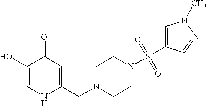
C1(O)=CNC(CN2CCN(S(=O)(=O)C3=CN(C)N=C3)CC2)=CC1=O
